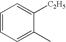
C1=CC=C(C)C([C2H5])=C1
